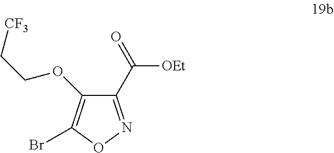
C1(C(=O)[OEt])=NOC(Br)=C1OCC[CF3]
